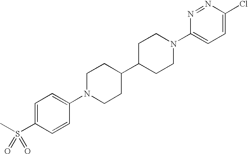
C1=C(S(C)(=O)=O)C=CC(N2CCC(C3CCN(C4=CC=C(Cl)N=N4)CC3)CC2)=C1
